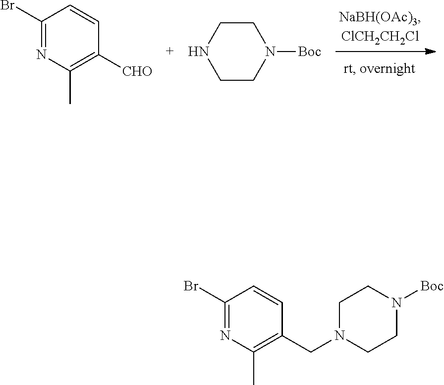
N1=C(Br)C=CC([CHO])=C1C.C1CNCCN1[Boc].N1=C(Br)C=CC(CN2CCN([Boc])CC2)=C1C
